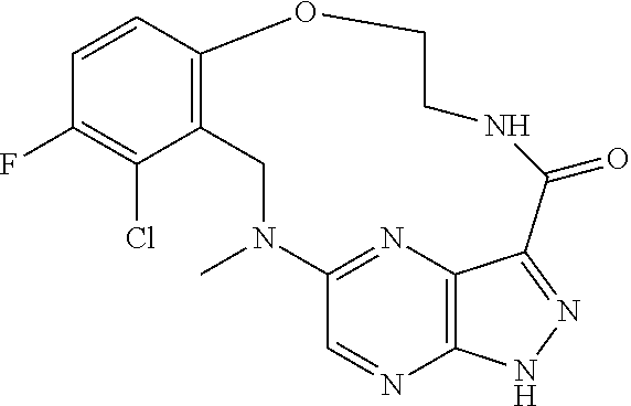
C1=CC2=C(C(Cl)=C1F)CN(C)C1=NC3=C(N=C1)NN=C3C(=O)NCCO2
